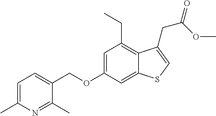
C(OC1=CC(CC)=C2C(=C1)SC=C2CC(=O)OC)C1=CC=C(C)N=C1C
